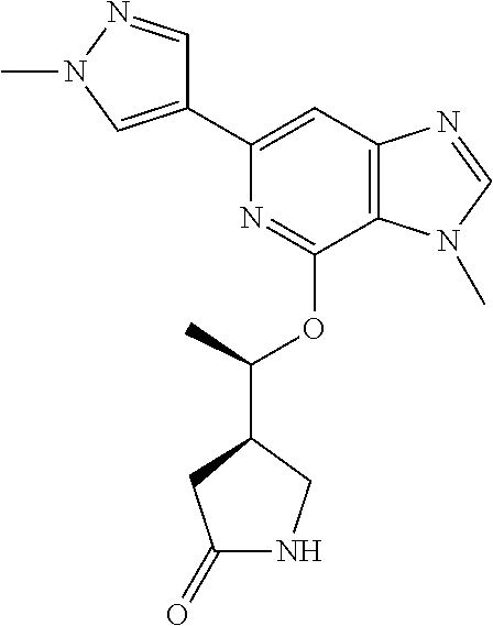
C1(C2=CC3=C(C(OC(C4CC(=O)NC4)C)=N2)N(C)C=N3)=CN(C)N=C1
